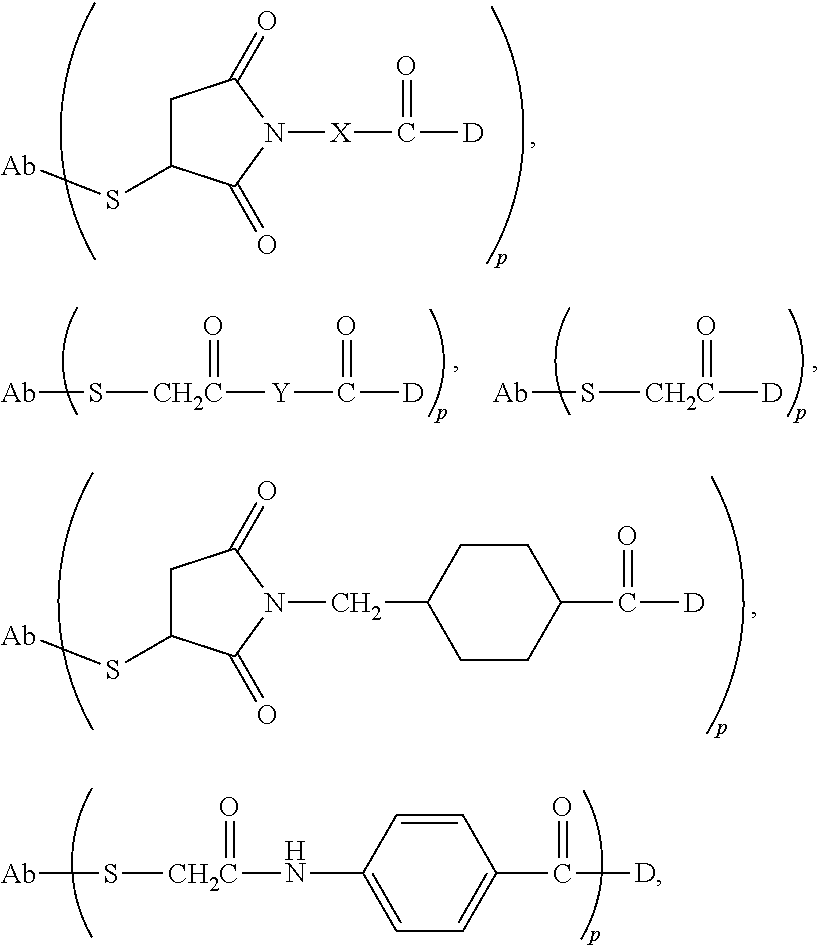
C1C(S[Ab])C(=O)N([X]C([D])=O)C1=O.C([D])(=O)[Y][CH2C](S[Ab])=O.[Ab]S[CH2C]([D])=O.C1C(S[Ab])C(=O)N(CC2CCC(C([D])=O)CC2)C1=O.C1(N[CH2C](S[Ab])=O)=CC=C(C([D])=O)C=C1
